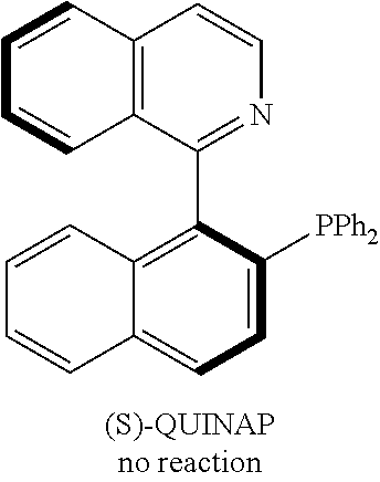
C12=C(C(C3=C4C(=CC=C3[PPh2])C=CC=C4)=NC=C1)C=CC=C2
